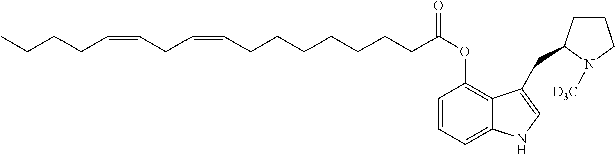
CCCCC=CCC=CCCCCCCCC(OC1=C2C(=CC=C1)NC=C2CC1CCCN1[D3C])=O
